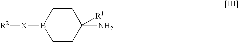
C1CC(N)([R1])CCB1[X][R2]
